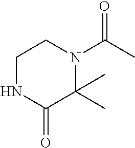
C1NC(=O)C(C)(C)N(C(C)=O)C1
